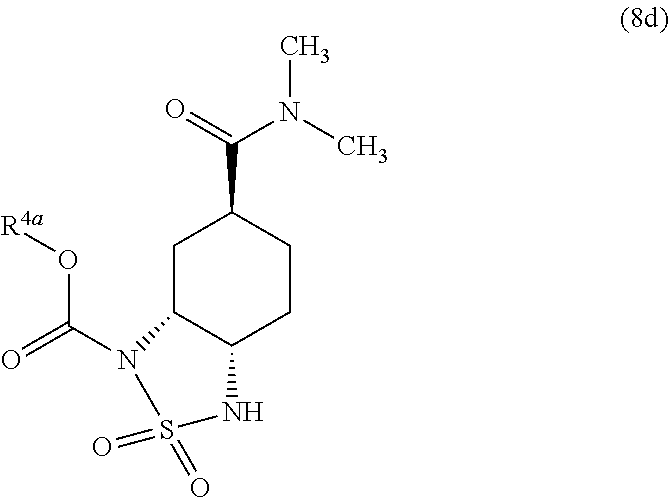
C1C2C(CCC1C(=O)N(C)C)NS(=O)(=O)N2C(O[R4a])=O
